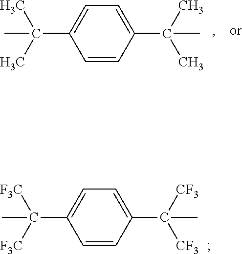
C1=CC(C(C)(C)C)=CC=C1C(C)(C)C.C1=CC(C([CF3])([CF3])C)=CC=C1C([F3C])([F3C])C
